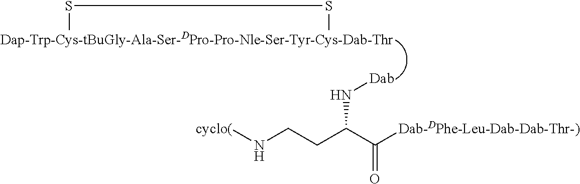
[Dap-Trp-Cys-tBuGly-Ala-Ser-DPro-Pro-Nle-Ser-Tyr-Cys-Dab-Thr]1SS1.N([Dab])C(CCN[cyclo(])C([Dab-DPhe-Leu-Dab-Dab-Thr-)])=O
